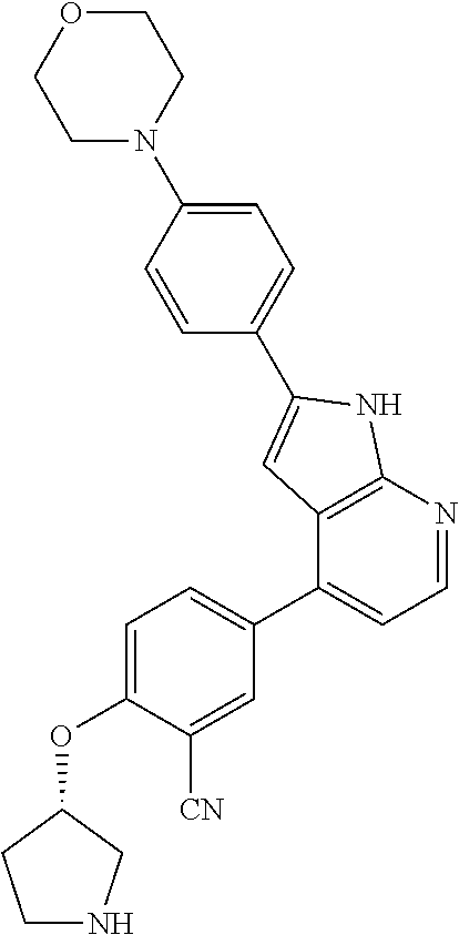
C1(C2=CC=NC3=C2C=C(C2=CC=C(N4CCOCC4)C=C2)N3)=CC=C(OC2CCNC2)C([CN])=C1
